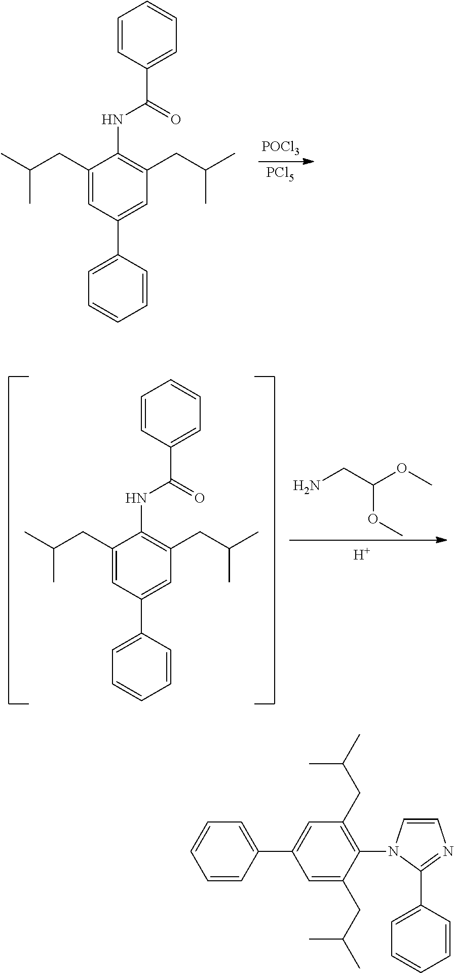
C1=CC(C(=O)NC2=C(CC(C)C)C=C(C3=CC=CC=C3)C=C2CC(C)C)=CC=C1.[POCl3].[PCl5].C1=CC(C(=O)NC2=C(CC(C)C)C=C(C3=CC=CC=C3)C=C2CC(C)C)=CC=C1.[H].C(OC)(CN)OC.C1=CC(C2=CC(CC(C)C)=C(N3C=CN=C3C3=CC=CC=C3)C(CC(C)C)=C2)=CC=C1
